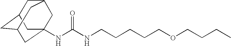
N(C(NCCCCCOCCCC)=O)C12CC3CC(CC(C1)C3)C2
